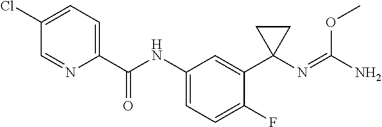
C1=C(Cl)C=NC(C(NC2=CC=C(F)C(C3(N=C(N)OC)CC3)=C2)=O)=C1
